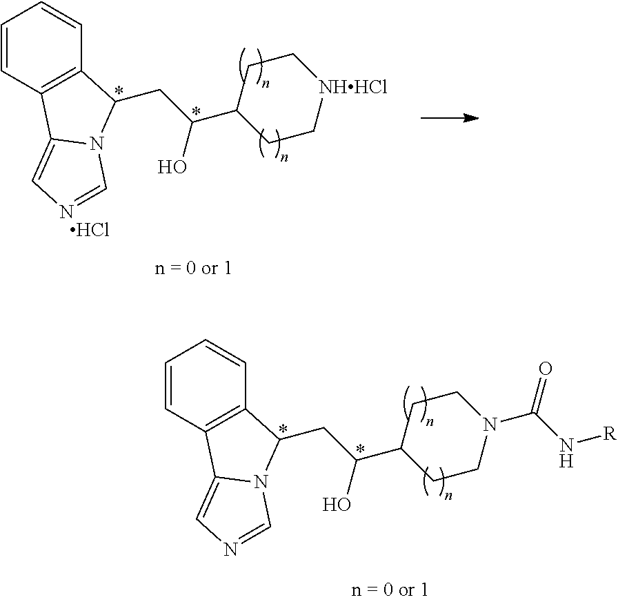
C1=CC2=C(C=C1)C(CC(C1CC[NHHCl]CC1)O)N1C2=CN=C1.Cl.C1=CC2=C(C=C1)C(CC(C1CCN(C(N[R])=O)CC1)O)N1C2=CN=C1
